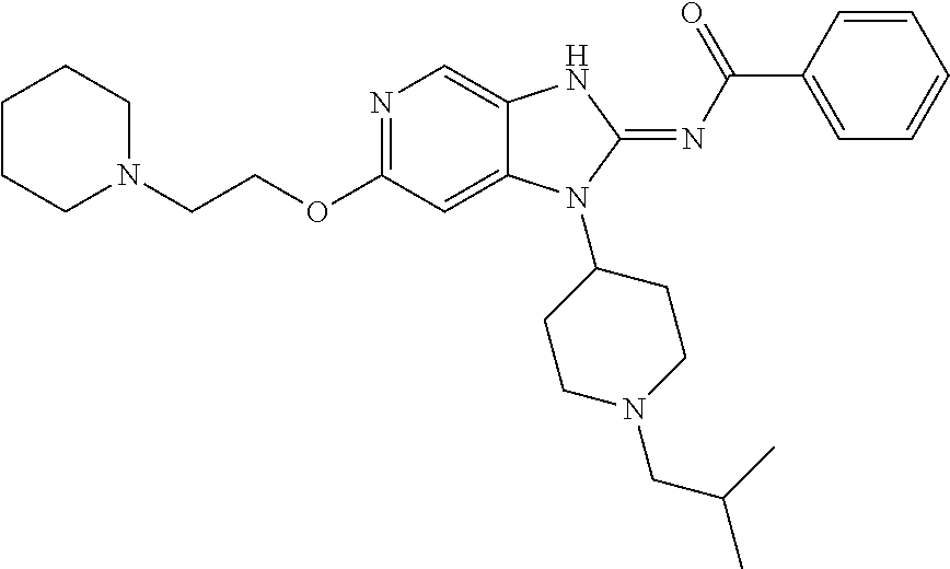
C1CCN(CCOC2=NC=C3C(=C2)N(C2CCN(CC(C)C)CC2)C(=NC(C2=CC=CC=C2)=O)N3)CC1
